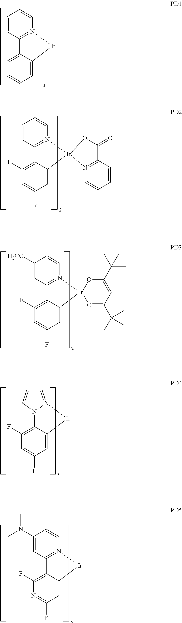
C12=N(C=CC=C1)[Ir]C1=CC=CC=C21.C12=N(C=CC=C1)[Ir]1(C3=CC(F)=CC(F)=C23)OC(=O)C2=N1C=CC=C2.C12=N(C=CC([H3CO])=C1)[Ir]1(C3=CC(F)=CC(F)=C23)O=C(C(C)(C)C)C=C(C(C)(C)C)O1.C12=C(F)C=C(F)C=C1[Ir]N1=CC=CN21.C12=N(C=CC(N(C)C)=C1)[Ir]C1=CC(F)=NC(F)=C21
